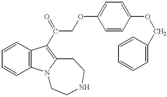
C1=CC=CC2=C1C(C(COC1=CC=C(OCC3=CC=CC=C3)C=C1)=O)=C1N2CCNCC1
